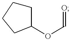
C1CCCC1OC=O
